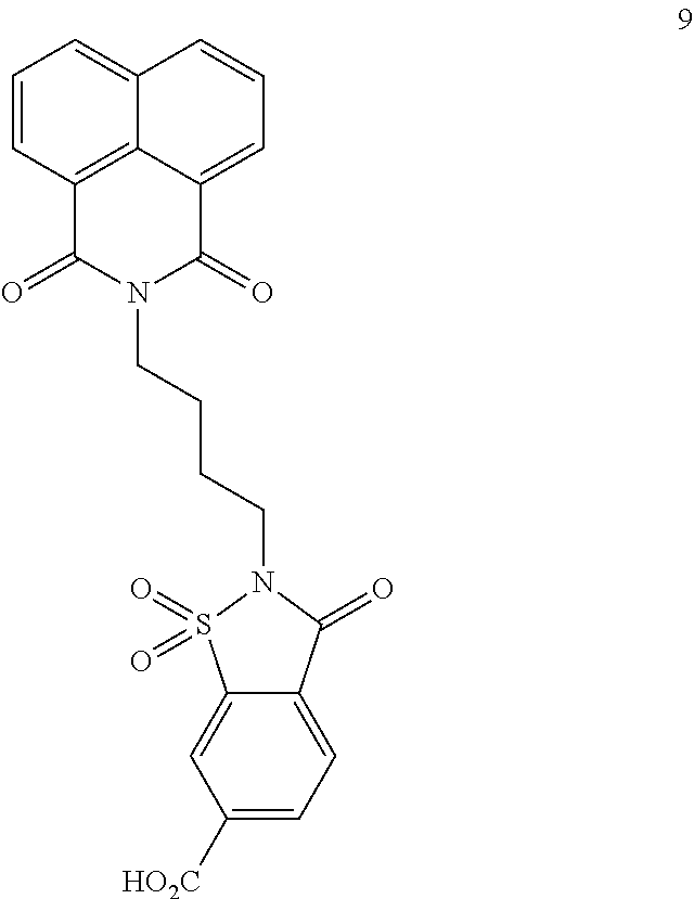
C1=CC2=C3C(=C1)C=CC=C3C(=O)N(CCCCN1S(=O)(=O)C3=CC([HO2C])=CC=C3C1=O)C2=O
